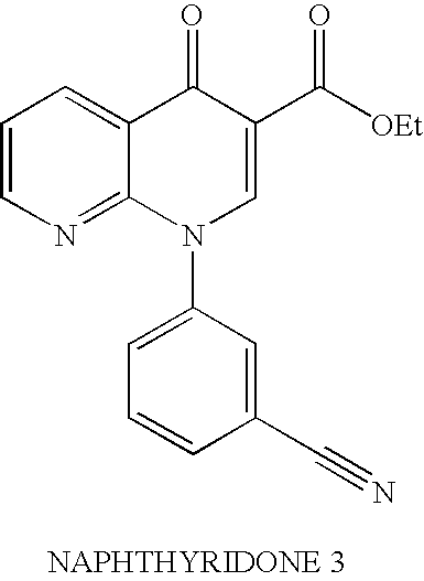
C1=CN=C2C(=C1)C(=O)C(C([OEt])=O)=CN2C1=CC=CC(C#N)=C1
